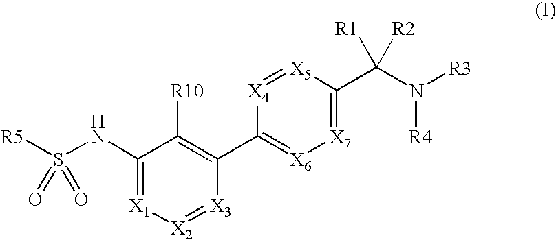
C1(NS([R5])(=O)=O)=[X1][X2]=[X3]C(C2=[X6][X7]=C(C(N([R3])[R4])([R1])[R2])[X5]=[X4]2)=C1[R10]
